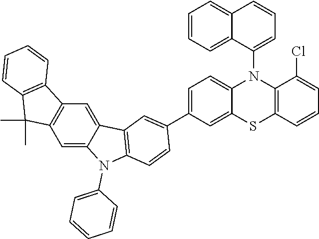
C1=C(C2=CC3=C(N(C4=CC=CC=C4)C4=CC5=C(C=C43)C3=C(C5(C)C)C=CC=C3)C=C2)C=C2C(=C1)N(C1=CC=CC3=CC=CC=C13)C1=C(S2)C=CC=C1Cl
